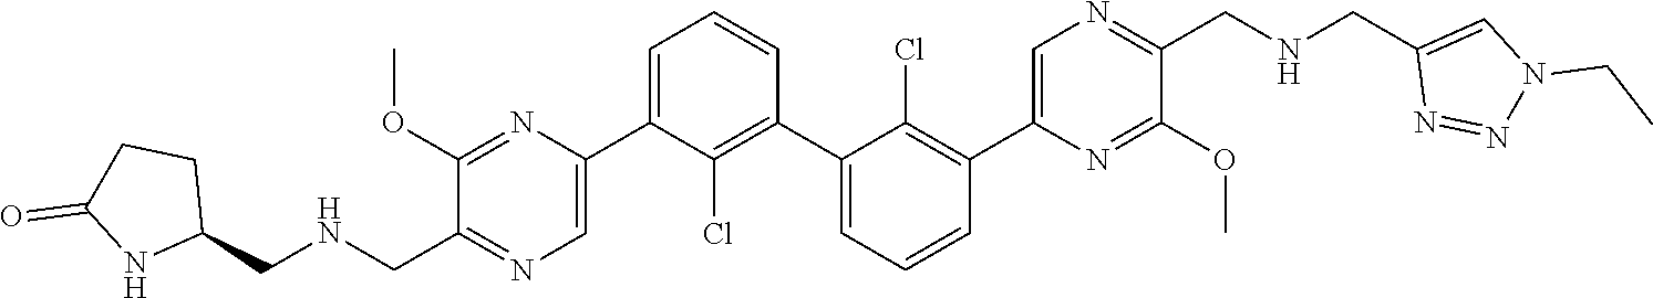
C1(OC)=NC(C2=CC=CC(C3=CC=CC(C4=CN=C(CNCC5=CN(CC)N=N5)C(OC)=N4)=C3Cl)=C2Cl)=CN=C1CNCC1CCC(=O)N1
